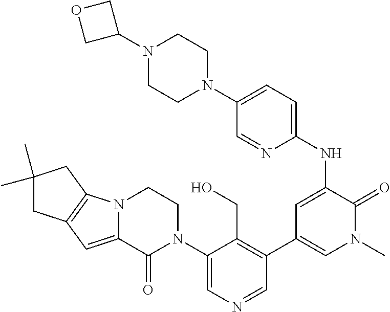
C1(N2CCN3C(=CC4=C3CC(C)(C)C4)C2=O)=CN=CC(C2=CN(C)C(=O)C(NC3=CC=C(N4CCN(C5COC5)CC4)C=N3)=C2)=C1CO
